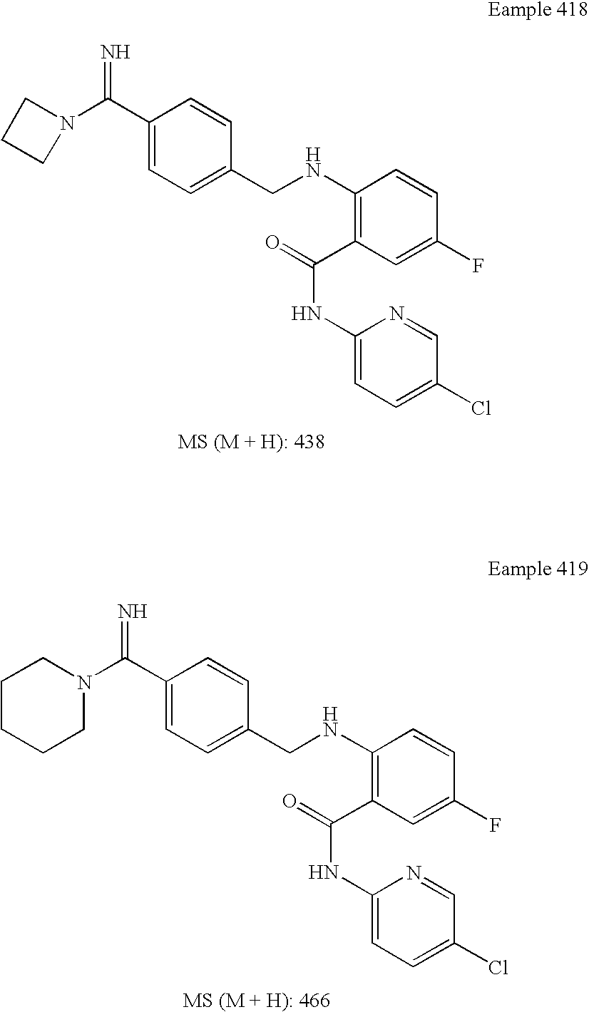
N=C(C1=CC=C(CNC2=C(C(=O)NC3=CC=C(Cl)C=N3)C=C(F)C=C2)C=C1)N1CCC1.C1(C(=N)N2CCCCC2)=CC=C(CNC2=C(C(=O)NC3=CC=C(Cl)C=N3)C=C(F)C=C2)C=C1
